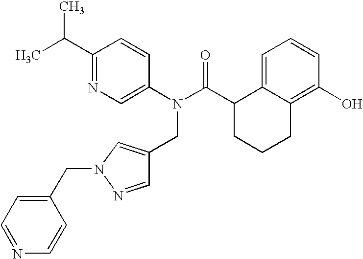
C1(C(C)C)=NC=C(N(C(C2CCCC3=C(O)C=CC=C23)=O)CC2=CN(CC3=CC=NC=C3)N=C2)C=C1
